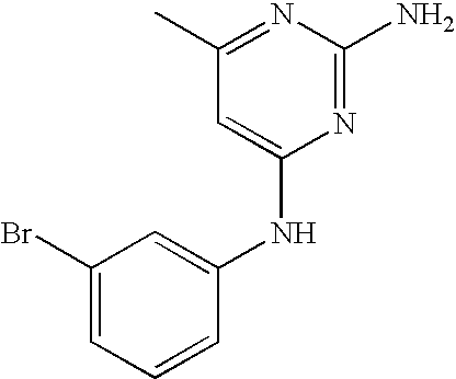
C1(Br)=CC=CC(NC2=CC(C)=NC(N)=N2)=C1
